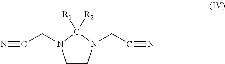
C1CN(CC#N)C([R2])([R1])N1CC#N
